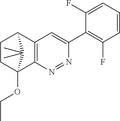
C1CC2(OCC)C3=C(C1C2(C)C)C=C(C1=C(F)C=CC=C1F)N=N3
